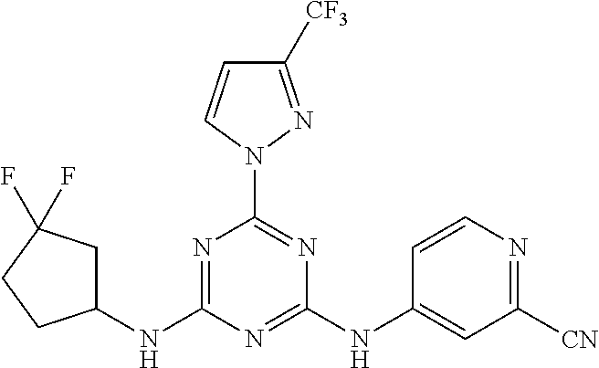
N1=C(NC2CC(F)(F)CC2)N=C(NC2=CC([CN])=NC=C2)N=C1N1C=CC([CF3])=N1
